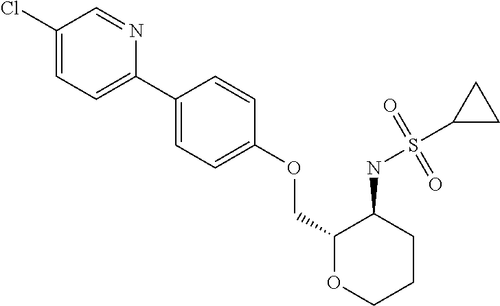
C1(C2=CC=C(Cl)C=N2)=CC=C(OCC2OCCCC2NS(=O)(=O)C2CC2)C=C1
